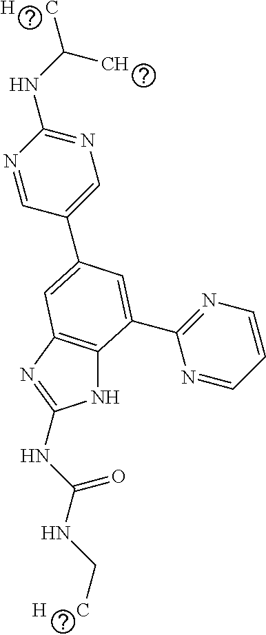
N1C2=C(N=C1NC(NC[H      C])=O)C=C(C1=CN=C(NC([H      C])C)N=C1)C=C2C1=NC=CC=N1
